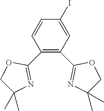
C1(C2=NC(C)(C)CO2)=C(C2=NC(C)(C)CO2)C=C(I)C=C1
